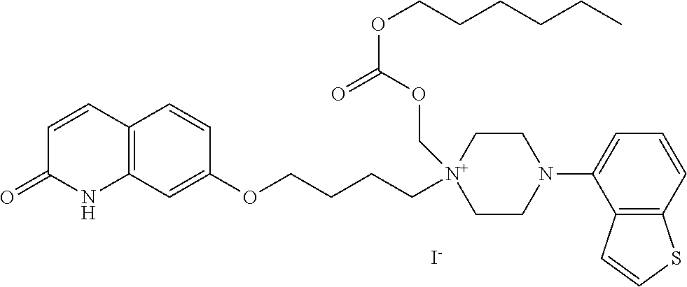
[I-].C12=C(C=C(OCCCC[N+]3(COC(OCCCCCC)=O)CCN(C4=CC=CC5=C4C=CS5)CC3)C=C1)NC(=O)C=C2
